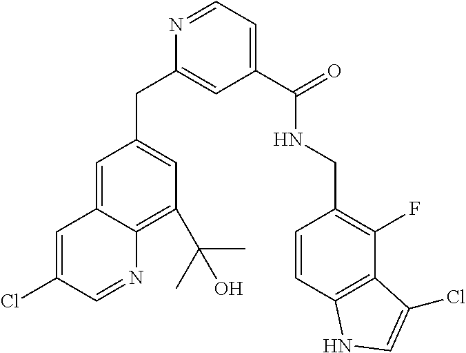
C1(C(=O)NCC2=C(F)C3=C(C=C2)NC=C3Cl)=CC=NC(CC2=CC(C(C)(C)O)=C3C(=C2)C=C(Cl)C=N3)=C1
